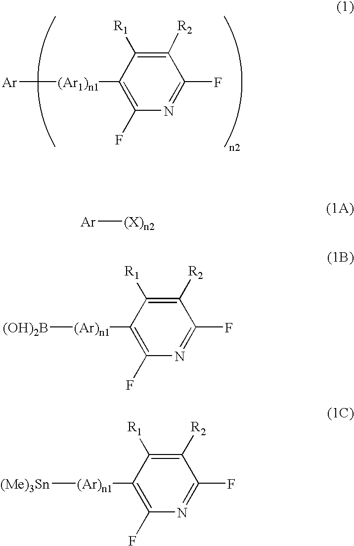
[Ar][(Ar1)n1]C1=C(F)N=C(F)C([R2])=C1[R1].[Ar][(X)n2].[(OH)2B][(Ar)n1]C1=C(F)N=C(F)C([R2])=C1[R1].[(Me)3Sn][(Ar)n1]C1=C(F)N=C(F)C([R2])=C1[R1]
